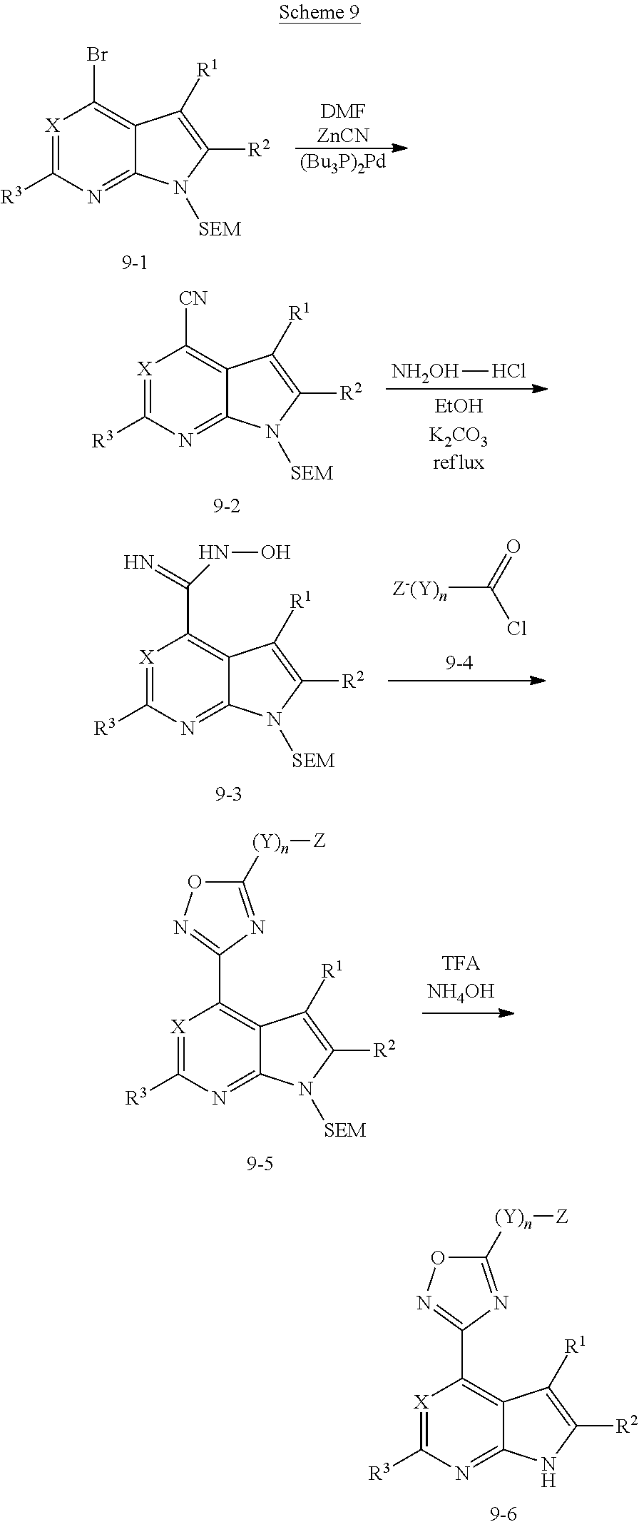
[X]1=C([R3])N=C2C(=C1C1=NOC([(Y)n][Z])=N1)C([R1])=C([R2])N2.[X]1=C([R3])N=C2C(=C1Br)C([R1])=C([R2])N2[SEM].[DMFZnCN].[(Bu3P)2Pd].[X]1=C([R3])N=C2C(=C1[CN])C([R1])=C([R2])N2[SEM].[NH2OH]Cl.[X]1=C([R3])N=C2C(=C1C(=N)NO)C([R1])=C([R2])N2[SEM].[Z-(Y)n]C(Cl)=O.[X]1=C([R3])N=C2C(=C1C1=NOC([(Y)n][Z])=N1)C([R1])=C([R2])N2[SEM]
